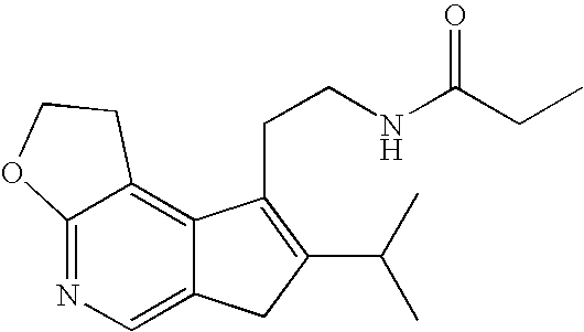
C12=NC=C3C(=C1CCO2)C(CCNC(CC)=O)=C(C(C)C)C3
